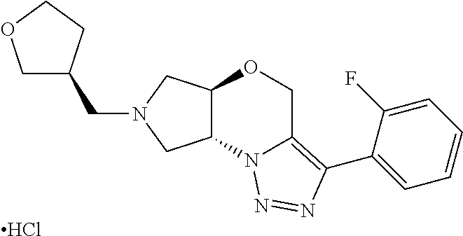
Cl.C(N1CC2C(C1)N1C(=C(C3=CC=CC=C3F)N=N1)CO2)C1COCC1
